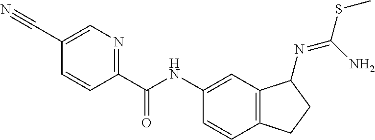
C1=C(C#N)C=CC(C(NC2=CC3=C(C=C2)CCC3N=C(N)SC)=O)=N1
